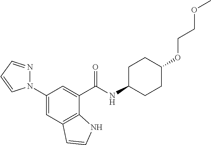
C1(N2N=CC=C2)=CC2=C(C(C(NC3CCC(OCCOC)CC3)=O)=C1)NC=C2
